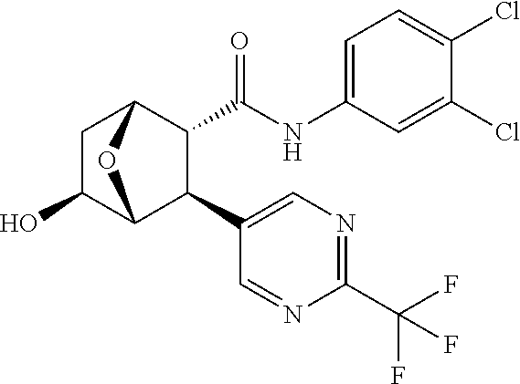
C1C(O)C2C(C3=CN=C(C(F)(F)F)N=C3)C(C(NC3=CC=C(Cl)C(Cl)=C3)=O)C1O2
